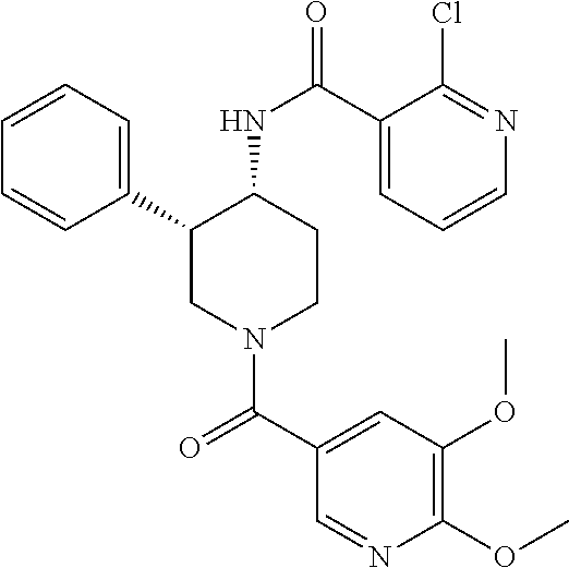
C1=CC=C(C2CN(C(C3=CC(OC)=C(OC)N=C3)=O)CCC2NC(=O)C2=CC=CN=C2Cl)C=C1
